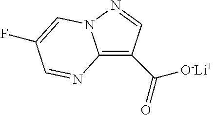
C12=C(C(=O)[O-Li+])C=NN1C=C(F)C=N2
